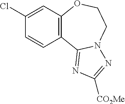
C1(Cl)=CC2=C(C3=NC([CO2Me])=NN3CCO2)C=C1
